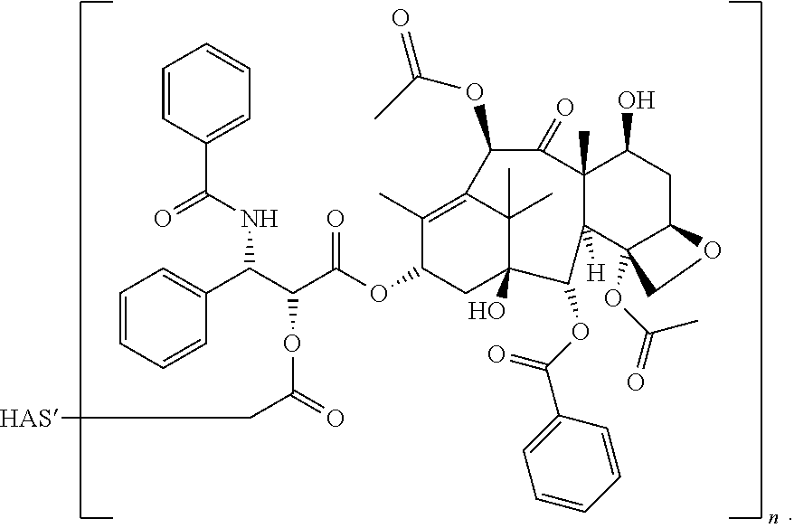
C1=CC=CC(C(C(C(OC2C(C)=C3C(C)(C)C(O)(C2)C(OC(C2=CC=CC=C2)=O)C2([H])C(C)(C(=O)C3OC(C)=O)C(O)CC3C2(OC(=O)C)CO3)=O)OC(C[HAS])=O)NC(C2=CC=CC=C2)=O)=C1
